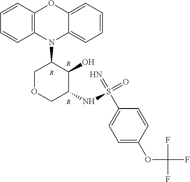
[R].[R].[R].N1(C2COCC(NS(C3=CC=C(OC(F)(F)F)C=C3)(=N)=O)C2O)C2=CC=CC=C2OC2=C1C=CC=C2
